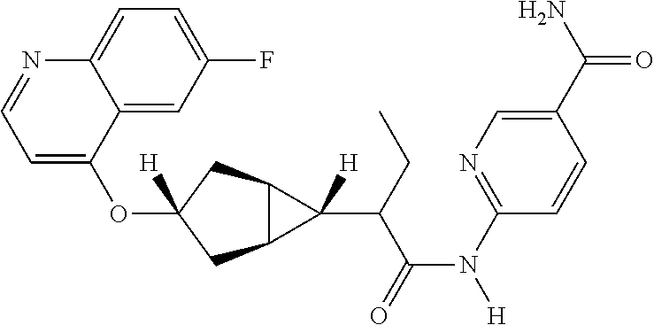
O(C1([H])CC2C(C1)C2(C(C(N([H])C1=NC=C(C(N)=O)C=C1)=O)CC)[H])C1=CC=NC2=CC=C(F)C=C12
